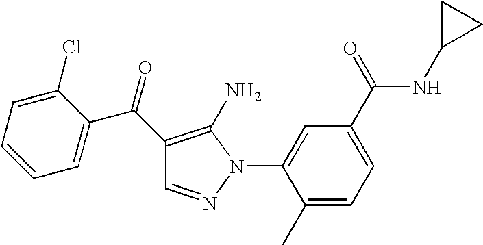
C1=C(N2N=CC(C(C3=CC=CC=C3Cl)=O)=C2N)C(C)=CC=C1C(=O)NC1CC1
